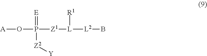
[A]OP(=[E])([Z2][Y])[Z1][L]([R1])[L2]B
